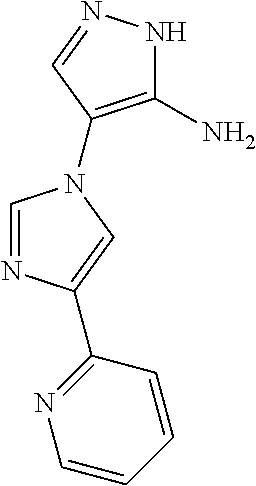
C1=NC(C2=NC=CC=C2)=CN1C1=C(N)NN=C1
